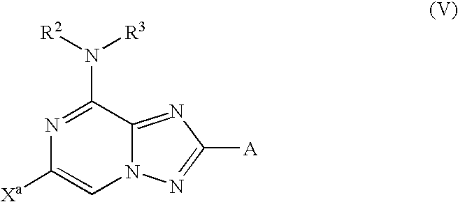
N1=C(N([R3])[R2])C2=NC([A])=NN2C=C1[Xa]
